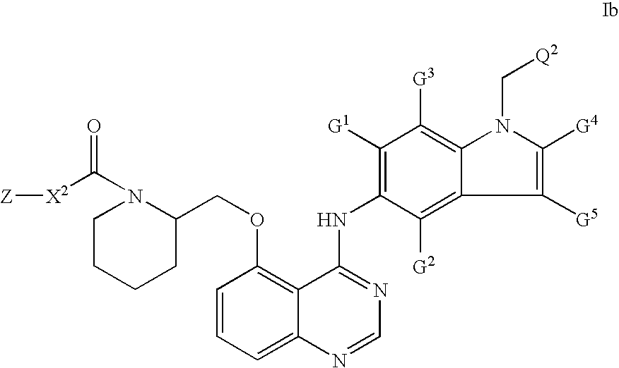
O(C1=C2C(=CC=C1)N=CN=C2NC1=C([G1])C([G3])=C2C(=C1[G2])C([G5])=C([G4])N2C[Q2])CC1CCCCN1C([X2][Z])=O
